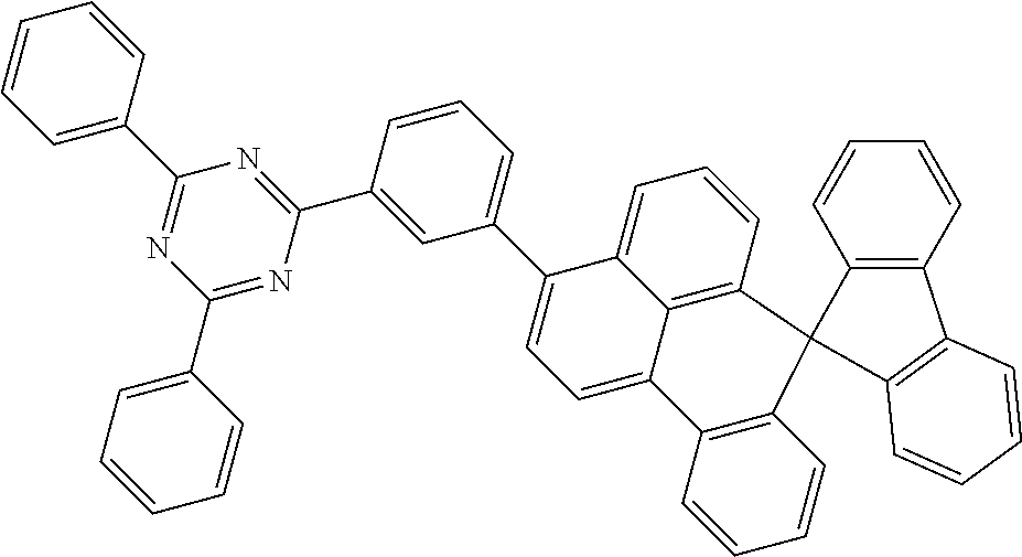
C1=CC(C2=NC(C3=CC=CC=C3)=NC(C3=CC=CC=C3)=N2)=CC(C2=CC=C3C4=C(C=CC=C42)C2(C4=C(C=CC=C4)C4=C2C=CC=C4)C2=C3C=CC=C2)=C1
